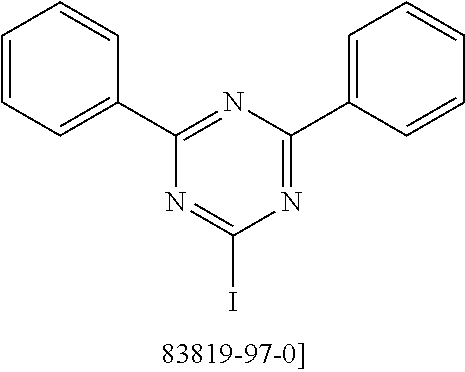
N1=C(C2=CC=CC=C2)N=C(C2=CC=CC=C2)N=C1I
